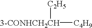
[3-CONHCH2CH]([C4H9])[C2H5]
